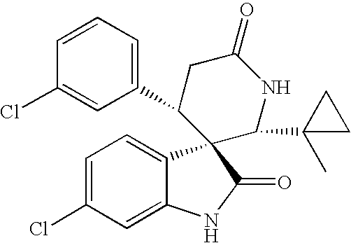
C1=C(Cl)C=C2C(=C1)C1(C(=O)N2)C(C2=CC=CC(Cl)=C2)CC(=O)NC1C1(C)CC1
